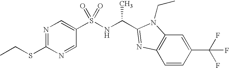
C1(SCC)=NC=C(S(NC(C2=NC3=C(C=C(C(F)(F)F)C=C3)N2CC)C)(=O)=O)C=N1
